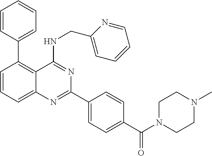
C1=CC=C2C(=C1C1=CC=CC=C1)C(NCC1=CC=CC=N1)=NC(C1=CC=C(C(N3CCN(C)CC3)=O)C=C1)=N2
